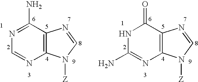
N1=C(N)C2=C(N=C1)N([Z])C=N2.N1C(N)=NC2=C(C1=O)N=CN2[Z]
